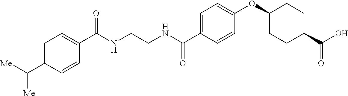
C(NCCNC(C1=CC=C(OC2CCC(C(O)=O)CC2)C=C1)=O)(=O)C1=CC=C(C([Me])[Me])C=C1
